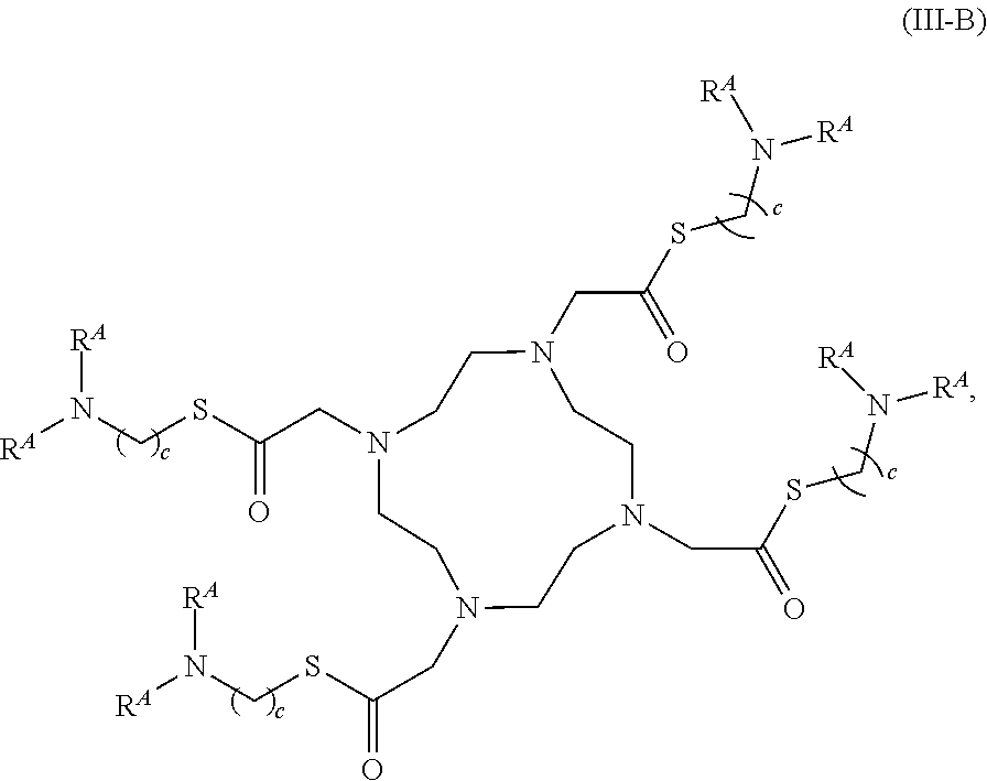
C1CN(CC(SCN([RA])[RA])=O)CCN(CC(=O)SCN([RA])[RA])CCN(CC(=O)SCN([RA])[RA])CCN1CC(SCN([RA])[RA])=O
